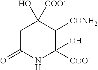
C1C(=O)NC([COO-])(O)C([CONH2])C1(O)[COO-]
